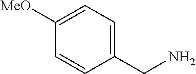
C1(CN)=CC=C([MeO])C=C1
